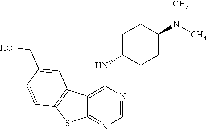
C12=C(NC3CCC(N(C)C)CC3)N=CN=C1SC1=C2C=C(CO)C=C1
